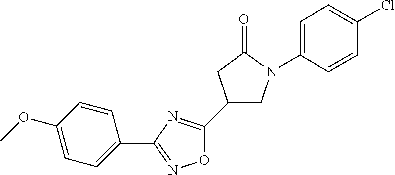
O1C(C2CN(C3=CC=C(Cl)C=C3)C(=O)C2)=NC(C2=CC=C(OC)C=C2)=N1
